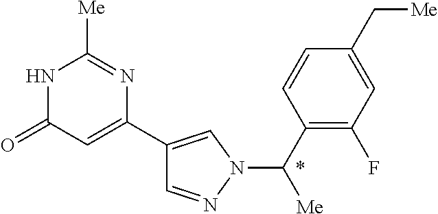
C1=NN(C(C2=C(F)C=C(C[Me])C=C2)[Me])C=C1C1=CC(=O)NC([Me])=N1
